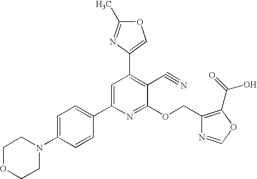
C1OCCN(C2=CC=C(C3=CC(C4=COC(C)=N4)=C(C#N)C(OCC4=C(C(=O)O)OC=N4)=N3)C=C2)C1
